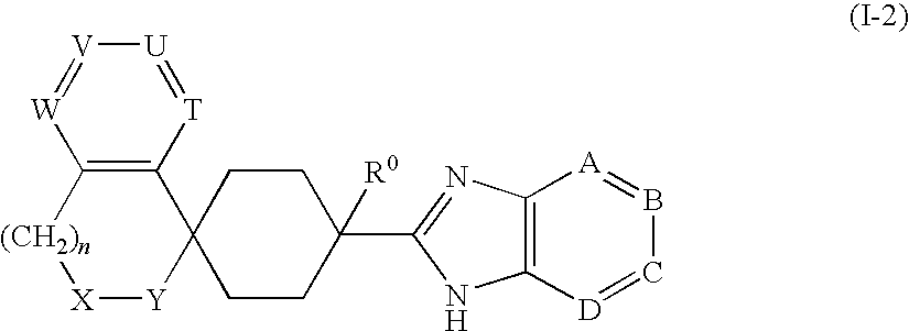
C12=C([T]=[U][V]=[W]1)C1([Y][X][(CH2)n]2)CCC(C2=NC3=C(N2)[D]=CB=[A]3)([R0])CC1
